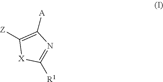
[Z]C1=C([A])N=C([R1])[X]1
